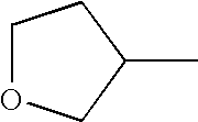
C1OCC(C)C1
